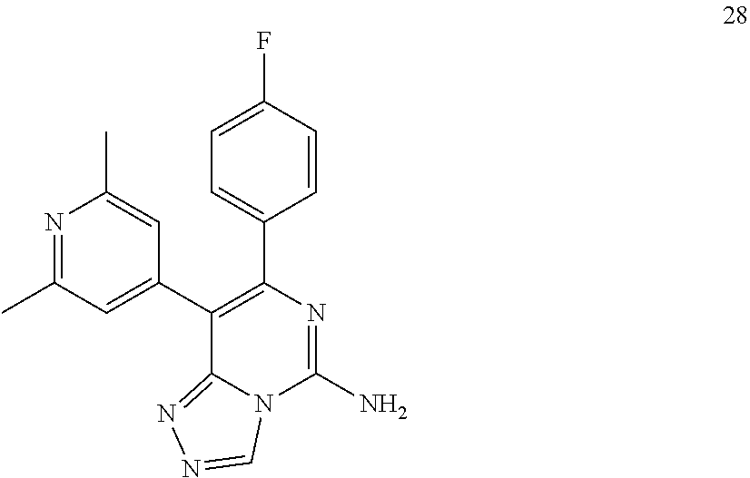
C1=CC(F)=CC=C1C1=C(C2=CC(C)=NC(C)=C2)C2=NN=CN2C(N)=N1
